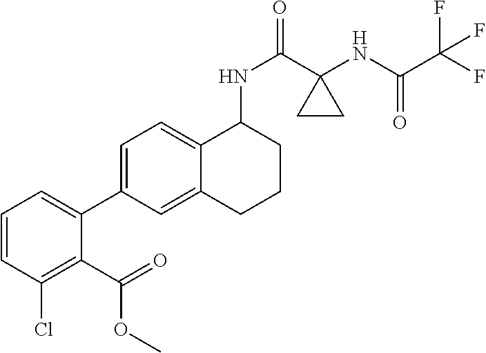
C1=CC(Cl)=C(C(OC)=O)C(C2=CC=C3C(=C2)CCCC3NC(=O)C2(NC(C(F)(F)F)=O)CC2)=C1
